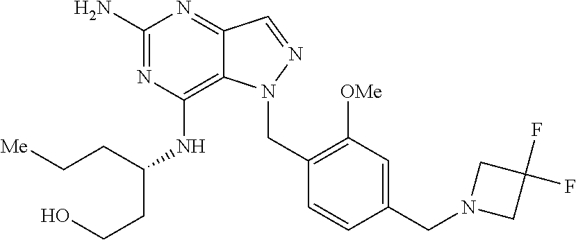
C1(N)=NC(NC(CCO)CC[Me])=C2C(=N1)C=NN2CC1=C([OMe])C=C(CN2CC(F)(F)C2)C=C1
